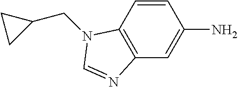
C12=C(C=C(N)C=C1)N=CN2CC1CC1
